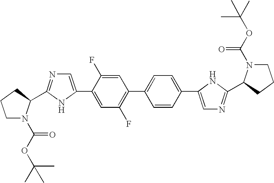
C1N(C(OC(C)(C)C)=O)C(C2=NC=C(C3=CC(F)=C(C4=CC=C(C5=CN=C(C6N(C(OC(C)(C)C)=O)CCC6)N5)C=C4)C=C3F)N2)CC1
